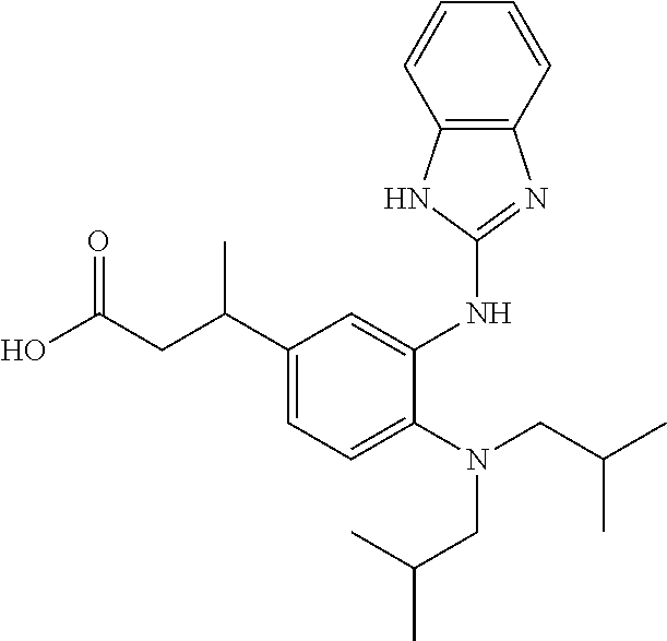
C1(C(CC(O)=O)C)=CC=C(N(CC(C)C)CC(C)C)C(NC2=NC3=C(N2)C=CC=C3)=C1
